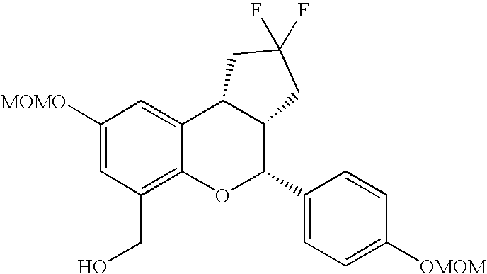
C1([MOMO])=CC(CO)=C2C(=C1)C1C(C(C3=CC=C([OMOM])C=C3)O2)CC(F)(F)C1
